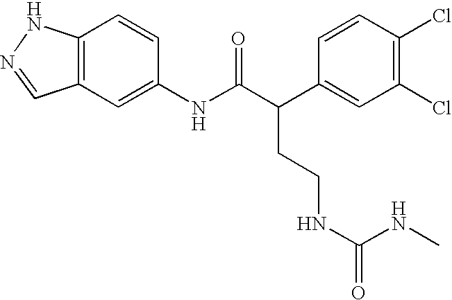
C12=C(C=C(NC(C(C3=CC(Cl)=C(Cl)C=C3)CCNC(=O)NC)=O)C=C1)C=NN2
